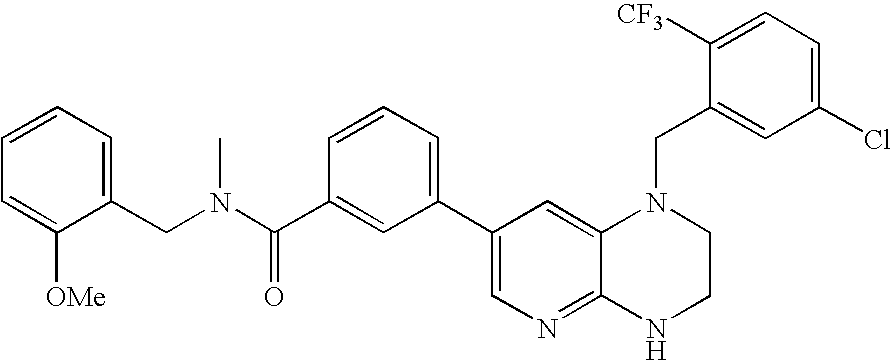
N(C(C1=CC(C2=CN=C3C(=C2)N(CC2=CC(Cl)=CC=C2[CF3])CCN3)=CC=C1)=O)(C)CC1=CC=CC=C1[OMe]
